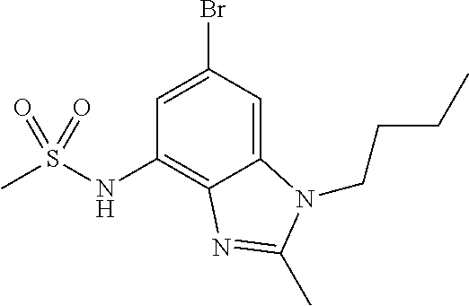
BrC1=CC(NS(C)(=O)=O)=C2C(=C1)N(CCCC)C(C)=N2
